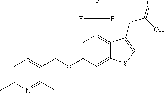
C(OC1=CC(C(F)(F)F)=C2C(=C1)SC=C2CC(=O)O)C1=CC=C(C)N=C1C
